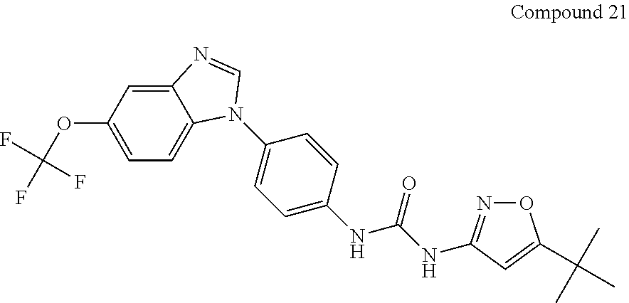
C12=CC(OC(F)(F)F)=CC=C1N(C1=CC=C(NC(NC3=NOC(C(C)(C)C)=C3)=O)C=C1)C=N2
